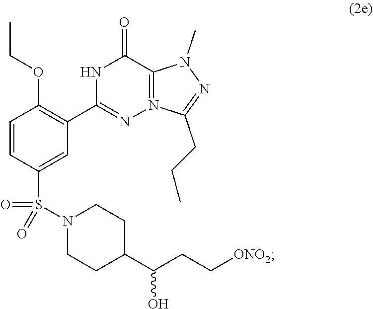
OC(C1CCN(S(=O)(=O)C2=CC(C3=NN4=C(N(C)N=C4CCC)C(=O)N3)=C(OCC)C=C2)CC1)CC[ONO2]
